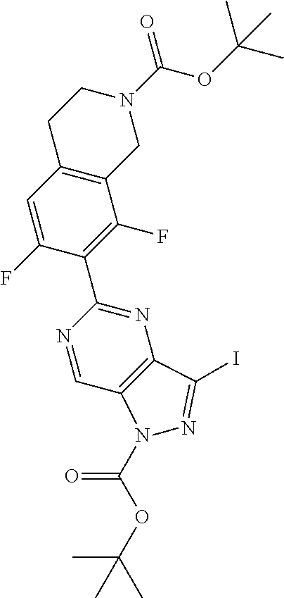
C12=C(C=C(F)C(C3=NC4=C(C=N3)N(C(OC(C)(C)C)=O)N=C4I)=C1F)CCN(C(OC(C)(C)C)=O)C2
